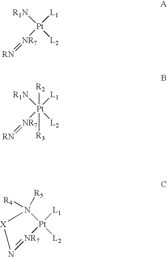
[R1N][Pt]([L2])([L1])[NR7]=[RN].[R1N][Pt]([L2])([L1])([NR7]=[RN])([R3])[R2].N1([R5])([R4])[Pt]([L2])([L1])[NR7]=N[X]1
